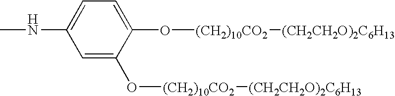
C1=C(NC)C=C(O[(CH2)10CO2][(CH2CH2O)2C6H13])C(O[(CH2)10CO2][(CH2CH2O)2C6H13])=C1
